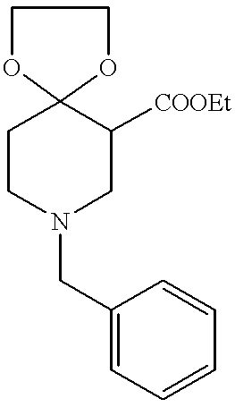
C1CN(CC2=CC=CC=C2)CC([COOEt])C12OCCO2
